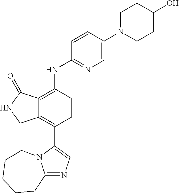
C12=C(C3=CN=C4N3CCCCC4)C=CC(NC3=NC=C(N4CCC(O)CC4)C=C3)=C1C(=O)NC2
